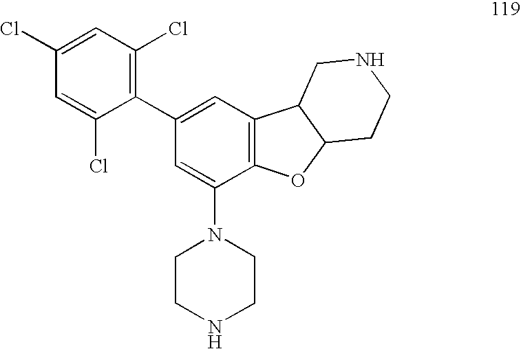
C1=C(Cl)C=C(Cl)C(C2=CC3=C(C(N4CCNCC4)=C2)OC2C3CNCC2)=C1Cl
